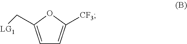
C1=C(C[LG1])OC([CF3])=C1
